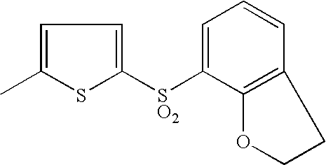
C1=C([SO2]C2=CC=C(C)S2)C2=C(C=C1)CCO2
